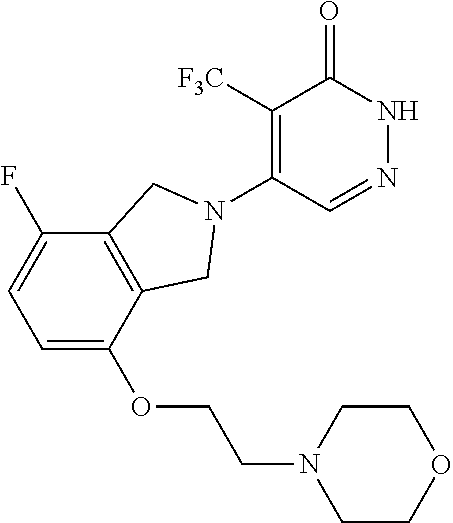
C1([F3C])=C(N2CC3=C(C(F)=CC=C3OCCN3CCOCC3)C2)C=NNC1=O
